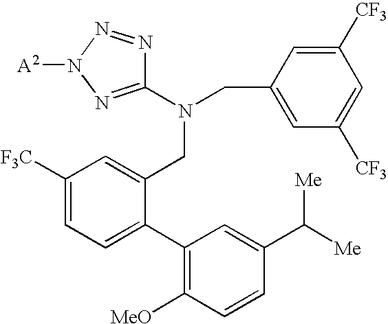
C1([CF3])=CC(CN(C2=NN([A2])N=N2)CC2=CC([F3C])=CC=C2C2=C([MeO])C=CC(C([Me])[Me])=C2)=CC([CF3])=C1
